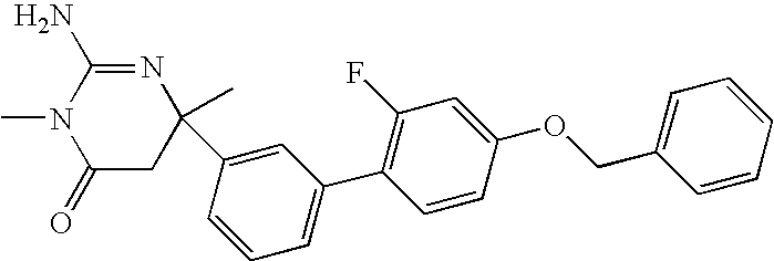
C1(=O)CC(C)(C2=CC(C3=C(F)C=C(OCC4=CC=CC=C4)C=C3)=CC=C2)N=C(N)N1C
